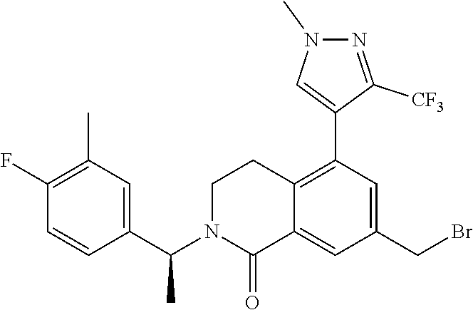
C1(F)=C(C)C=C(C(C)N2C(=O)C3=CC(CBr)=CC(C4=CN(C)N=C4[CF3])=C3CC2)C=C1
